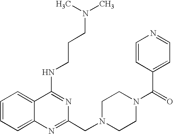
C1=CC=C2C(=C1)C(NCCCN(C)C)=NC(CN1CCN(C(=O)C3=CC=NC=C3)CC1)=N2
